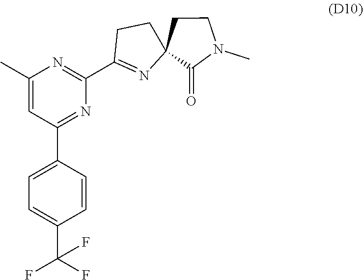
C1=C(C2=NC(C3=NC4(CC3)C(=O)N(C)CC4)=NC(C)=C2)C=CC(C(F)(F)F)=C1
